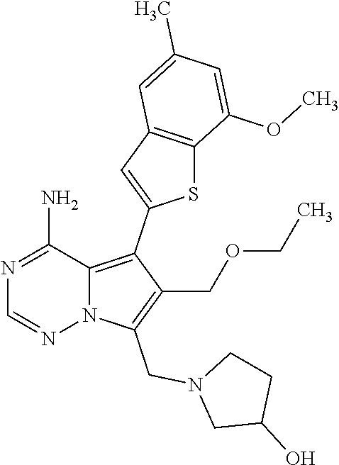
N1=C(N)C2=C(C3=CC4=C(S3)C(OC)=CC(C)=C4)C(COCC)=C(CN3CC(O)CC3)N2N=C1
